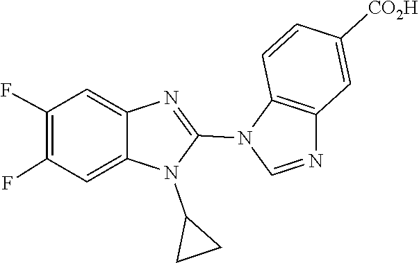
N1(C2CC2)C(N2C=NC3=C2C=CC([CO2H])=C3)=NC2=CC(F)=C(F)C=C12
